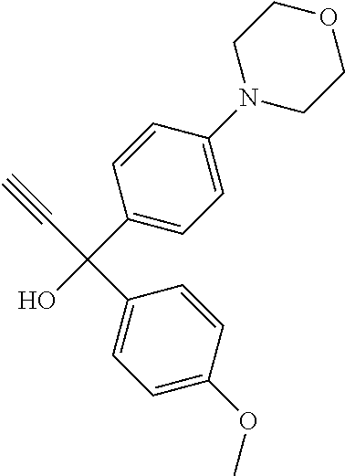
C1(C(O)(C#C)C2=CC=C(OC)C=C2)=CC=C(N2CCOCC2)C=C1
